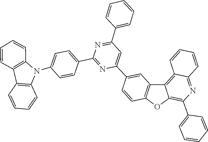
C1=CC2=C(C=C1)C1=C(N2C2=CC=C(C3=NC(C4=CC5=C(OC6=C(C7=CC=CC=C7)N=C7C=CC=CC7=C56)C=C4)=CC(C4=CC=CC=C4)=N3)C=C2)C=CC=C1
